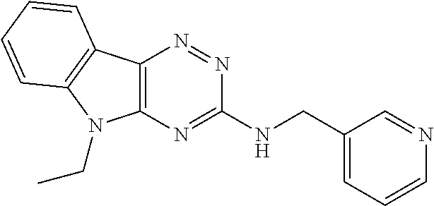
C1(NCC2=CC=CN=C2)=NC2=C(N=N1)C1=C(N2CC)C=CC=C1
